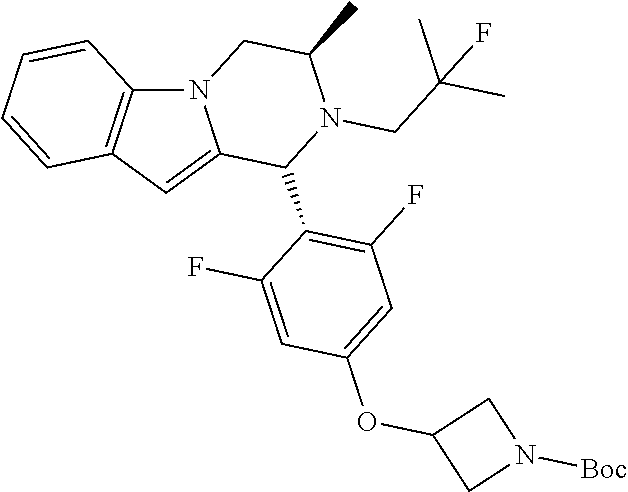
C12=C(C=CC=C1)N1C(=C2)C(C2=C(F)C=C(OC3CN([Boc])C3)C=C2F)N(CC(C)(C)F)C(C)C1
